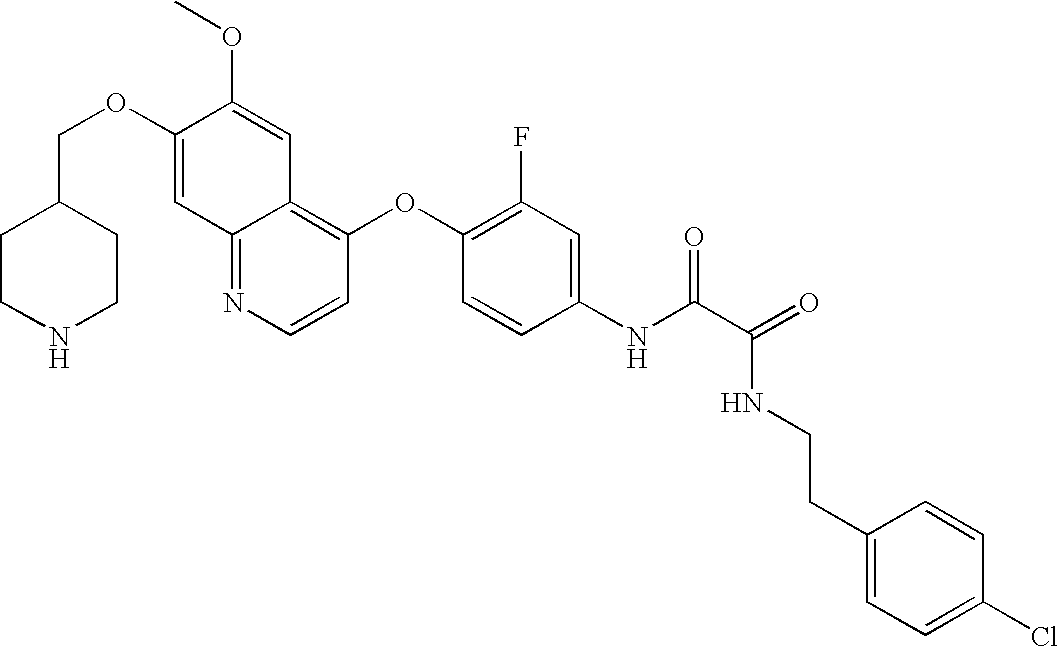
C12=NC=CC(OC3=C(F)C=C(NC(C(=O)NCCC4=CC=C(Cl)C=C4)=O)C=C3)=C1C=C(OC)C(OCC1CCNCC1)=C2
